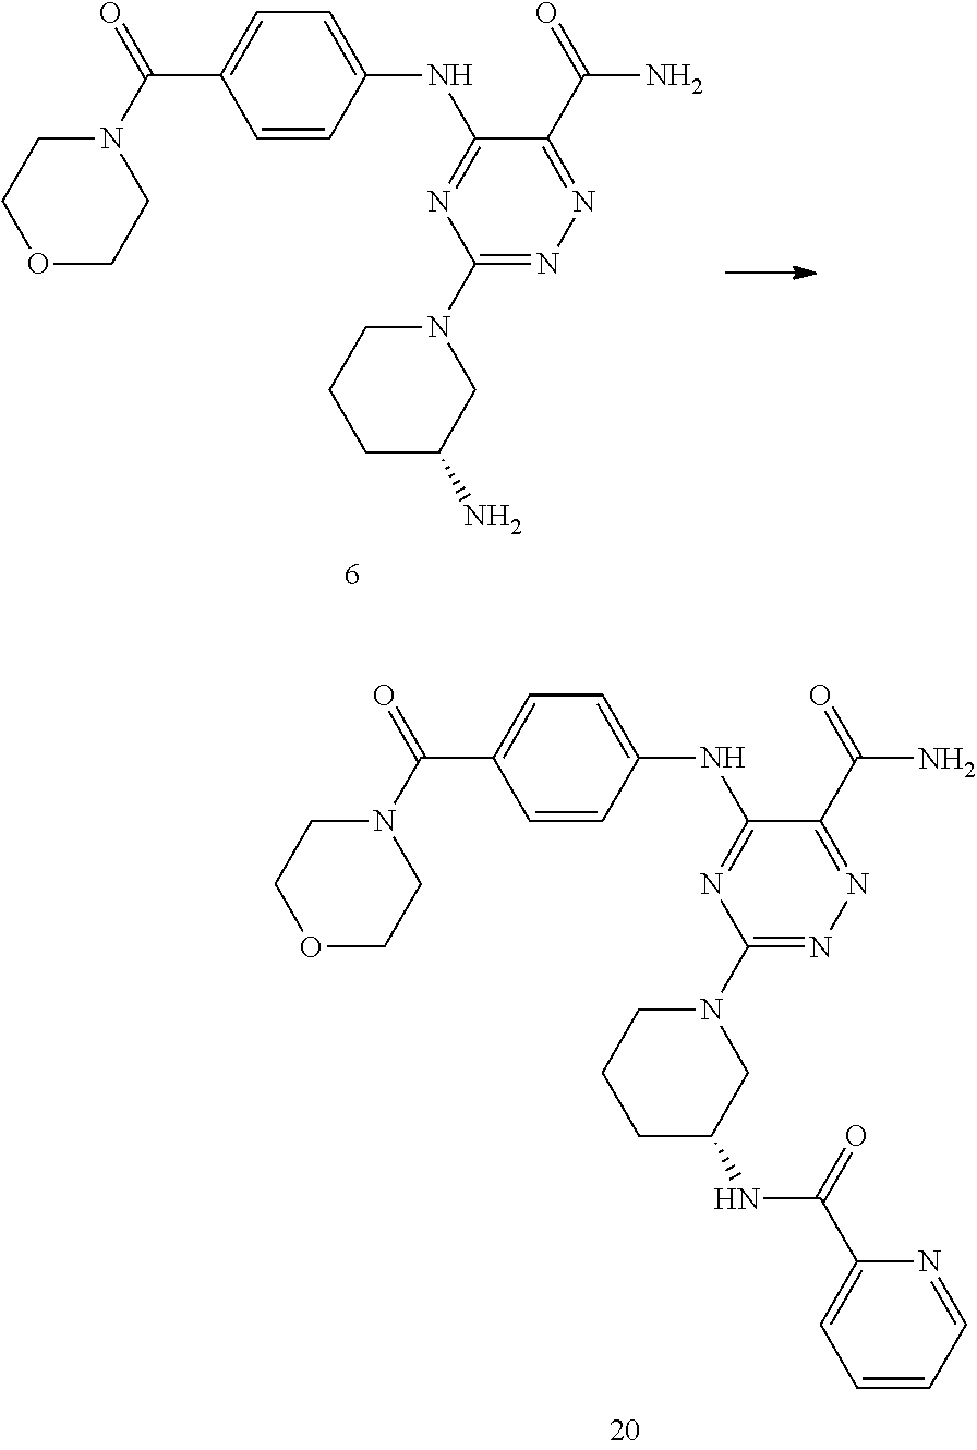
C1=C(C(N2CCOCC2)=O)C=CC(NC2=NC(N3CCCC(N)C3)=NN=C2C(N)=O)=C1.C1=C(C(=O)N2CCOCC2)C=CC(NC2=NC(N3CCCC(NC(C4=CC=CC=N4)=O)C3)=NN=C2C(=O)N)=C1
